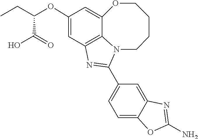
C12=C3C=C(OC(CC)C(=O)O)C=C1OCCCCN2C(C1=CC=C2C(=C1)N=C(N)O2)=N3
